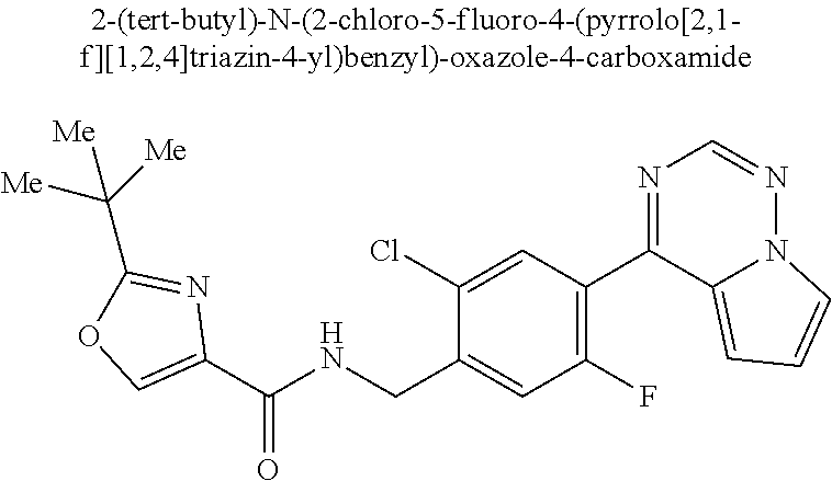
C1(C(NCC2=CC(F)=C(C3=NC=NN4C3=CC=C4)C=C2Cl)=O)=COC(C([Me])([Me])[Me])=N1
